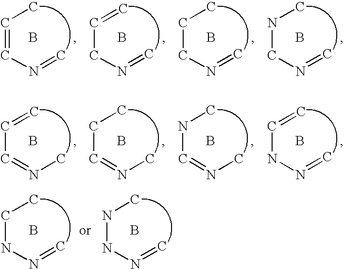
C(=CN=C)C.B.C(CN=C)=C.B.C(CN=C)C.B.N(CN=C)C.B.C(C=NC)=C.B.C(C=NC)C.B.N(C=NC)C.B.C(NN=C)=C.B.C(NN=C)C.B.N(NN=C)C.B
